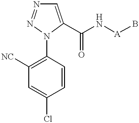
C1=C(C(N[A]B)=O)N(C2=C([NC])C=C(Cl)C=C2)N=N1
